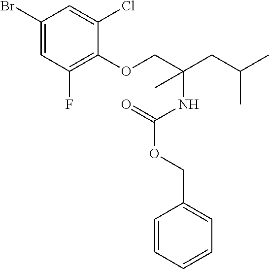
C1(Br)=CC(F)=C(OCC(CC(C)C)(C)NC(OCC2=CC=CC=C2)=O)C(Cl)=C1
